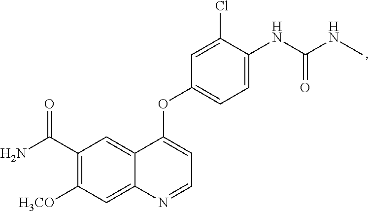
NC(C1=C([H3CO])C=C2C(=C1)C(OC1=CC=C(NC(=O)NC)C(Cl)=C1)=CC=N2)=O
